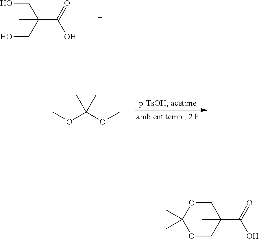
OCC(CO)(C)C(O)=O.COC(OC)(C)C.O1CC(C)(C(O)=O)COC1(C)C
